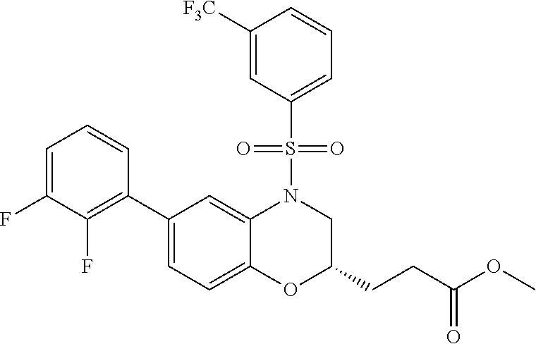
C1(C2=C(F)C(F)=CC=C2)=CC=C2C(=C1)N(S(=O)(=O)C1=CC=CC([F3C])=C1)CC(CCC(OC)=O)O2
